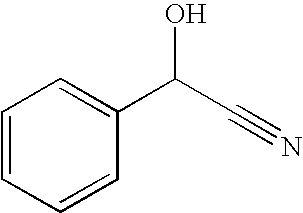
C1=CC=CC(C(C#N)O)=C1
